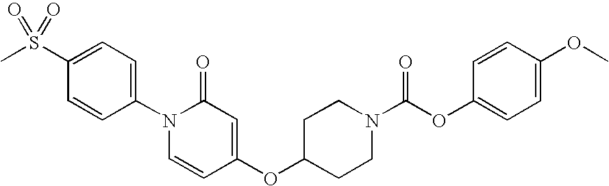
C1(S(C)(=O)=O)=CC=C(N2C=CC(OC3CCN(C(OC4=CC=C(OC)C=C4)=O)CC3)=CC2=O)C=C1
